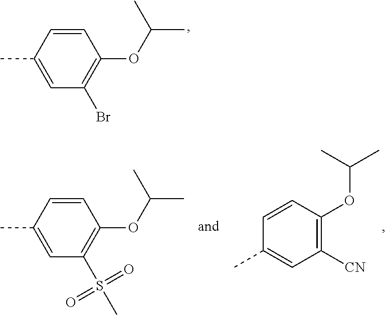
C1=CC(OC(C)C)=C(Br)C=C1C.C1=CC(OC(C)C)=C(S(C)(=O)=O)C=C1C.C1=CC(OC(C)C)=C([CN])C=C1C
